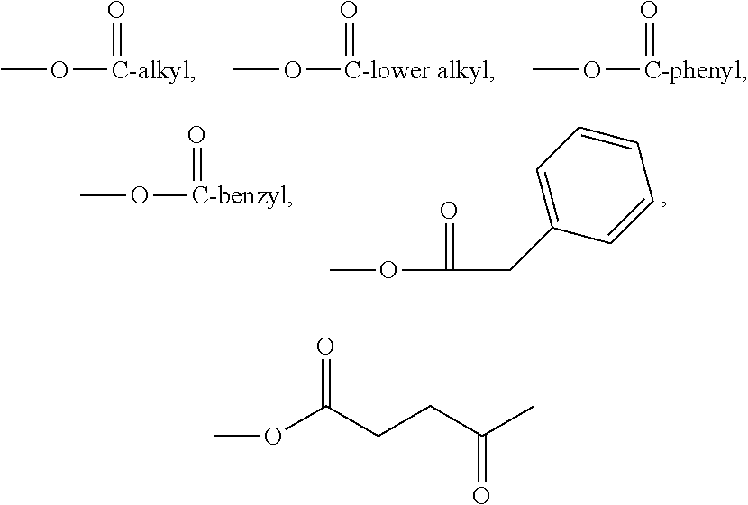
O=[C-lower alkyl]OC.O=[C-alkyl]OC.O=[C-phenyl]OC.C1=C(CC(OC)=O)C=CC=C1.O=[C-benzyl]OC.O(C(CCC(C)=O)=O)C
